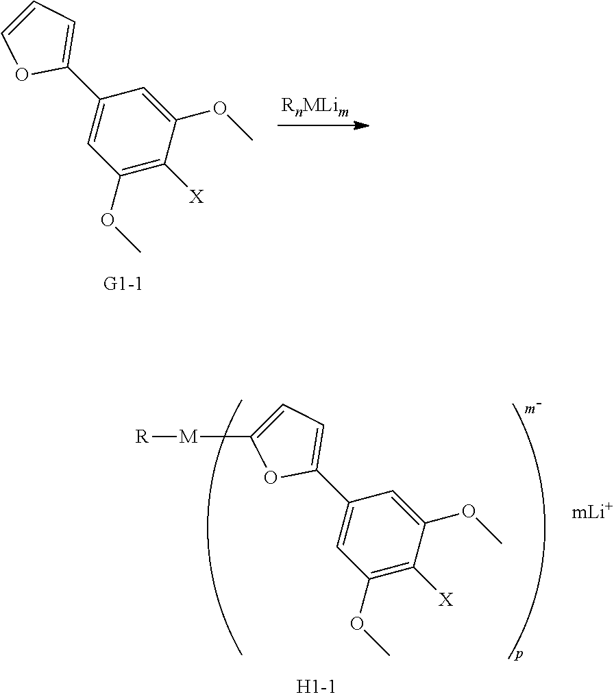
C1(C2=CC=CO2)=CC(OC)=C([X])C(OC)=C1.C1(C2=CC=C([M][R])O2)=CC(OC)=C([X])C(OC)=C1.[mLi+]
